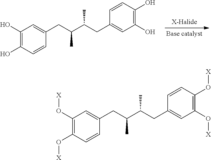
C1(O)=C(O)C=CC(CC(C(CC2=CC(O)=C(O)C=C2)C)C)=C1.C1(O[X])=C(O[X])C=CC(CC(C(CC2=CC(O[X])=C(O[X])C=C2)C)C)=C1
